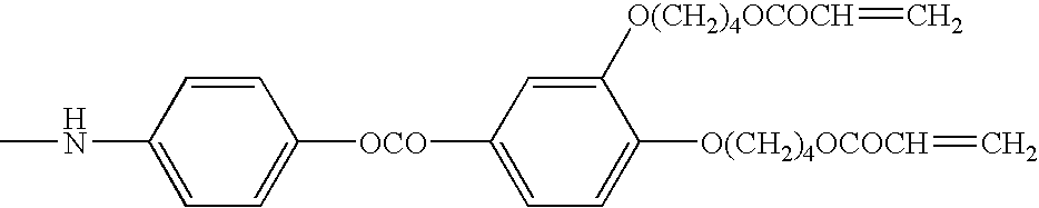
CNC1=CC=C([OCO]C2=CC=C([O(CH2)4OCOCH]=C)C([O(CH2)4OCOCH]=C)=C2)C=C1
